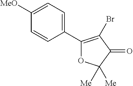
C1(C2=CC=C([MeO])C=C2)=C(Br)C(=O)C([Me])([Me])O1
